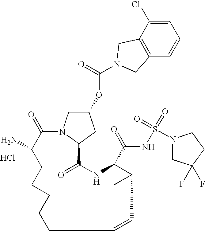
C1=C(Cl)C2=C(C=C1)CN(C(=O)OC1CN3C(C1)C(=O)NC1(C(=O)NS(=O)(=O)N4CC(F)(F)CC4)CC1C=CCCCCCC(N)C3=O)C2.Cl
